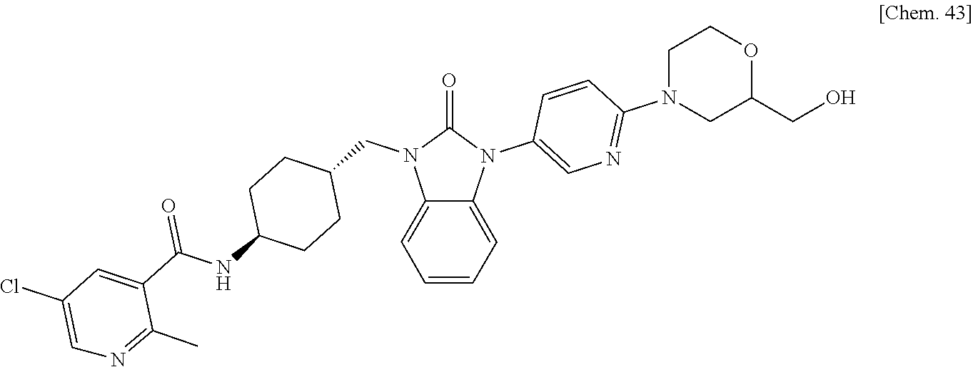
C1(CN2C(=O)N(C3=CN=C(N4CC(CO)OCC4)C=C3)C3=CC=CC=C23)CCC(NC(C2=CC(Cl)=CN=C2C)=O)CC1
